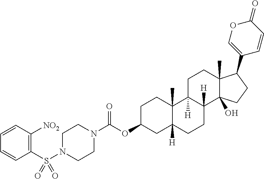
C(OC1CC2([H])C(C)(CC1)C1([H])C([H])(CC2)C2(O)C(C)(CC1)C(C1=COC(=O)C=C1)CC2)(=O)N1CCN(S(C2=C([NO2])C=CC=C2)(=O)=O)CC1
